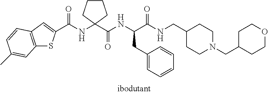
C12=C(C=C(C(NC3(C(NC(C(NCC4CCN(CC5CCOCC5)CC4)=O)CC4=CC=CC=C4)=O)CCCC3)=O)S1)C=CC(C)=C2
